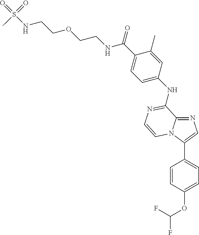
C(C1=CC=C(NC2=NC=CN3C(C4=CC=C(OC(F)F)C=C4)=CN=C32)C=C1C)(=O)NCCOCCNS(=O)(=O)C
